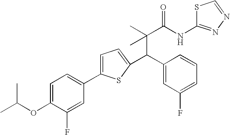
C(C(C)(C(NC1=NN=CS1)=O)C)(C1=CC(F)=CC=C1)C1=CC=C(C2=CC=C(OC(C)C)C(F)=C2)S1
